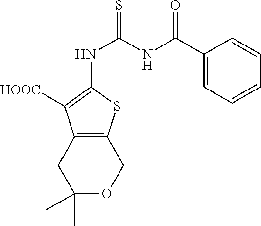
C12=C(SC(NC(=S)NC(C3=CC=CC=C3)=O)=C1[HOOC])COC(C)(C)C2
